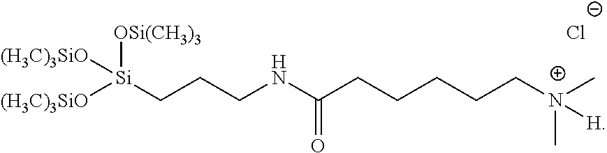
[(H3C)3SiO][Si](CCCNC(CCCCC[N+](C)([H])C)=O)([OSi(CH3)3])[(H3C)3SiO].[Cl-]
